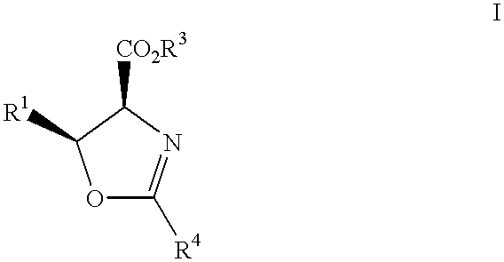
O1C([R4])=NC([CO2R3])C1[R1]
